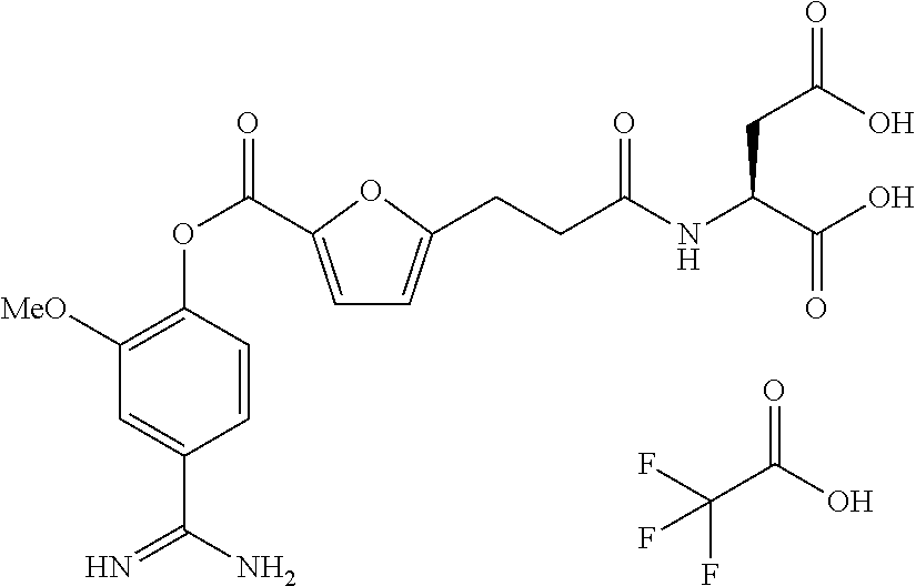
C1=C(C(OC2=C([MeO])C=C(C(=N)N)C=C2)=O)OC(CCC(NC(C(O)=O)CC(O)=O)=O)=C1.FC(C(O)=O)(F)F
